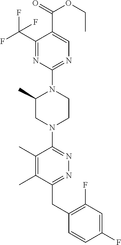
C1(C(F)(F)F)=NC(N2C(C)CN(C3=NN=C(CC4=C(F)C=C(F)C=C4)C(C)=C3C)CC2)=NC=C1C(=O)OCC
